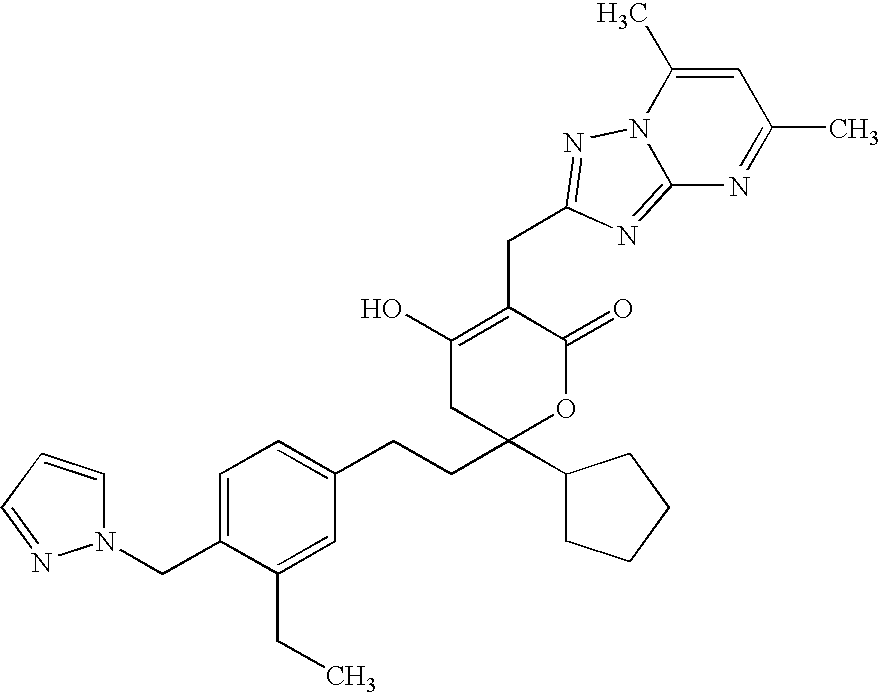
C1(C)=CC(C)=NC2=NC(CC3=C(O)CC(C4CCCC4)(CCC4=CC=C(CN5C=CC=N5)C(CC)=C4)OC3=O)=NN12
